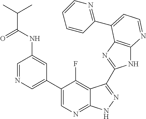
C1=NC=C(C2=CN=C3C(=C2F)C(C2=NC4=C(N2)N=CC=C4C2=NC=CC=C2)=NN3)C=C1NC(C(C)C)=O
